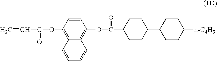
C12=C(OC(=O)C3CCC(C4CCC([n-C4H9])CC4)CC3)C=CC(OC(=O)C=C)=C1C=CC=C2
